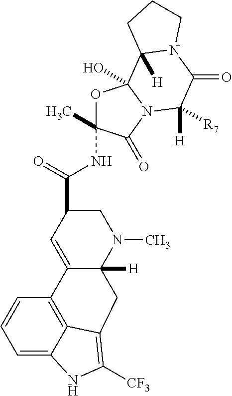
C12=CC(C(=O)NC3(C)OC4(O)N(C3=O)C([R7])([H])C(=O)N3C4([H])CCC3)CN(C)C1([H])CC1=C([CF3])NC3=CC=CC2=C31
